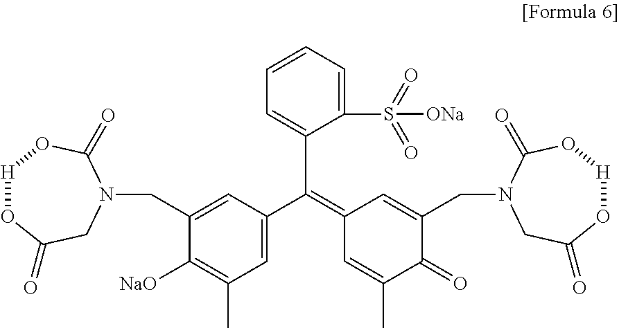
C1(S(=O)(=O)[ONa])=CC=CC=C1C(=C1C=C(C)C(=O)C(CN2CC(=O)O[H]OC2=O)=C1)C1=CC(C)=C([NaO])C(CN2C(=O)O[H]OC(=O)C2)=C1
